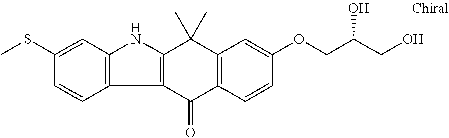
C12=C(C(=O)C3=C(C=C(OCC(CO)O)C=C3)C1(C)C)C1=C(N2)C=C(SC)C=C1
